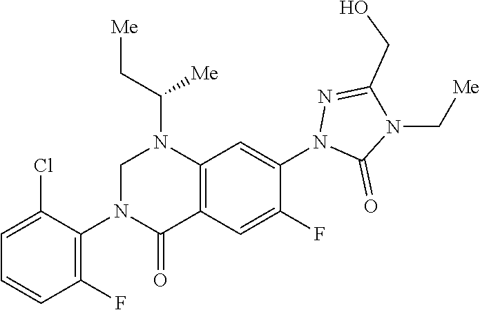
C(N1C(CO)=NN(C2=CC3=C(C(=O)N(C4=C(F)C=CC=C4Cl)CN3C(C[Me])[Me])C=C2F)C1=O)[Me]
